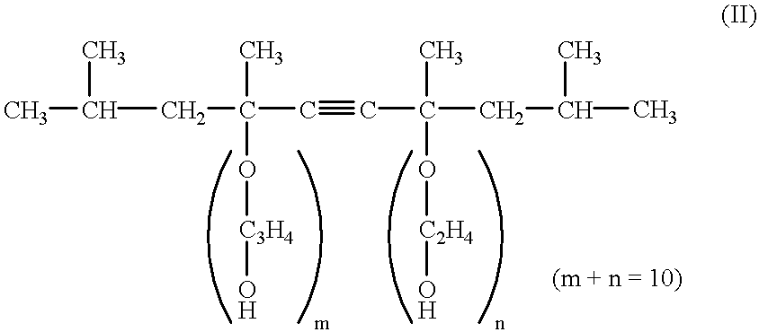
CC(C)CC(C#CC(C)(O[C2H4]O)CC(C)C)(O[C3H4]O)C
